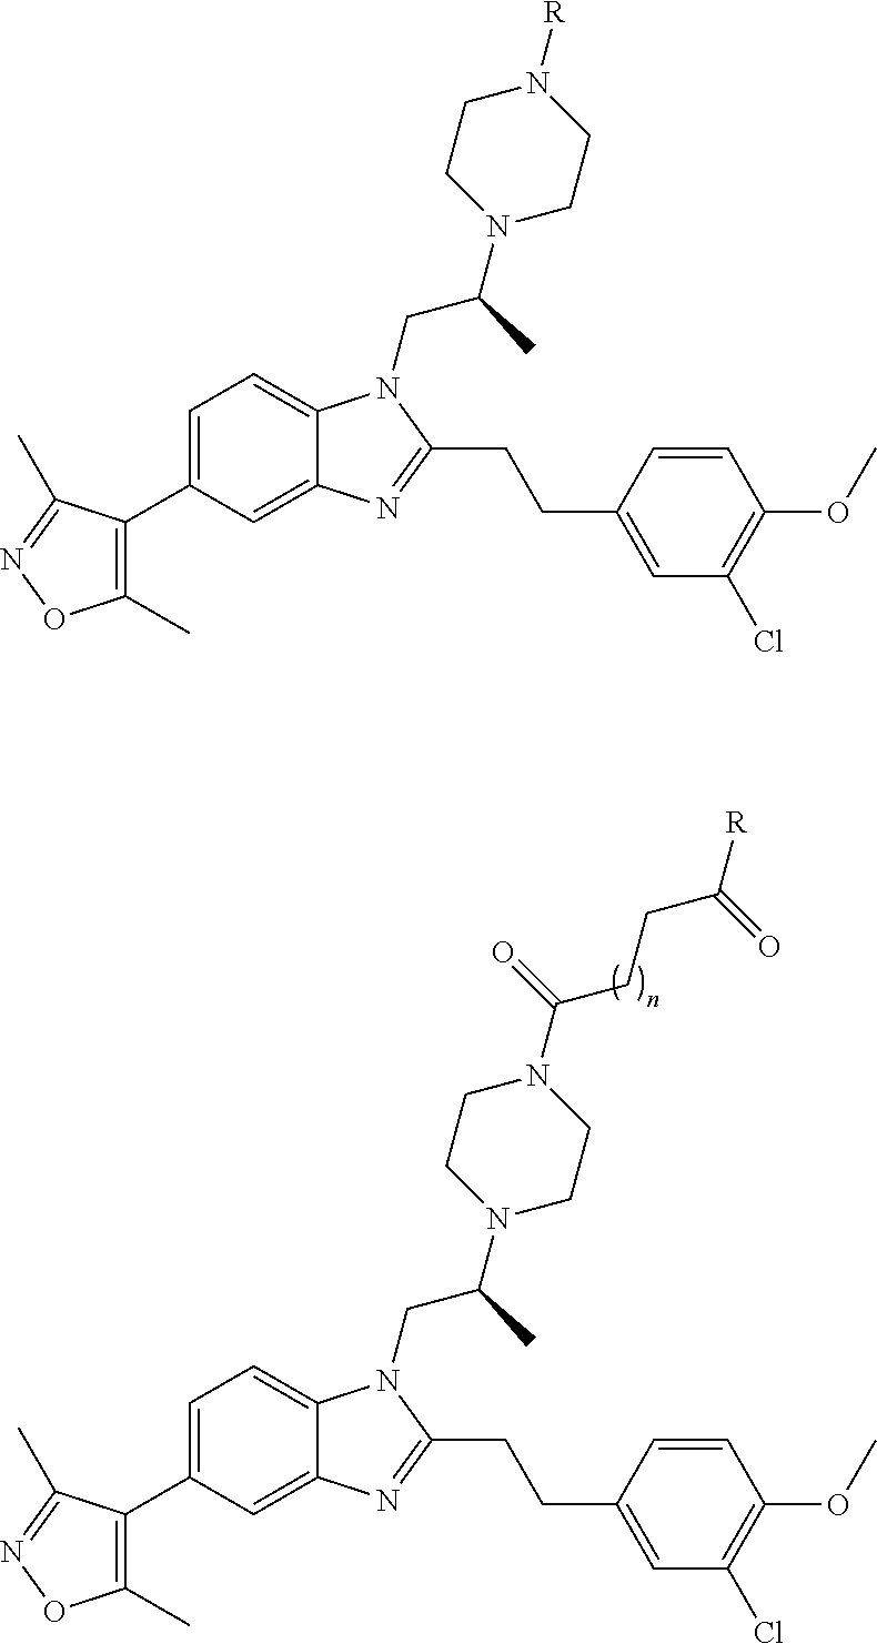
C1=C(C2=C(C)ON=C2C)C=C2C(=C1)N(CC(C)N1CCN(C(CCC(=O)[R])=O)CC1)C(CCC1=CC(Cl)=C(OC)C=C1)=N2.C1=C(C2=C(C)ON=C2C)C=C2C(=C1)N(CC(C)N1CCN([R])CC1)C(CCC1=CC(Cl)=C(OC)C=C1)=N2
